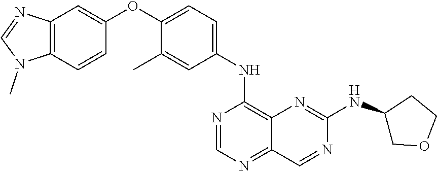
C12=C(C=CC(OC3=CC=C(NC4=C5C(=NC=N4)C=NC(NC4COCC4)=N5)C=C3C)=C1)N(C)C=N2
